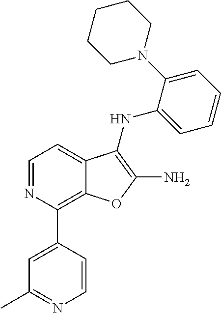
N1=CC=C2C(=C1C1=CC(C)=NC=C1)OC(N)=C2NC1=CC=CC=C1N1CCCCC1
